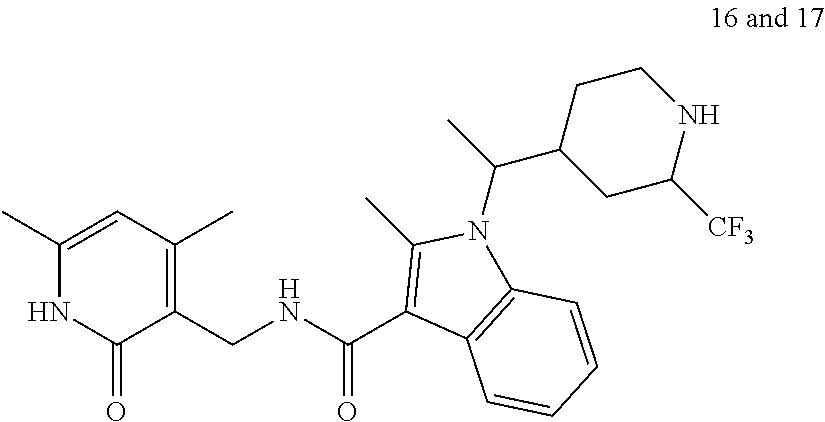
C1(C)=CC(C)=C(CNC(C2=C(C)N(C(C)C3CC([CF3])NCC3)C3=C2C=CC=C3)=O)C(=O)N1
